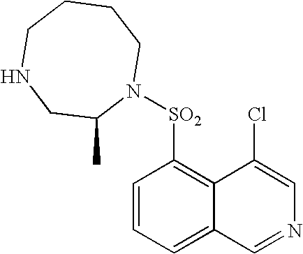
C1=CC=C2C(=C1[SO2]N1CCCCNCC1C)C(Cl)=CN=C2
